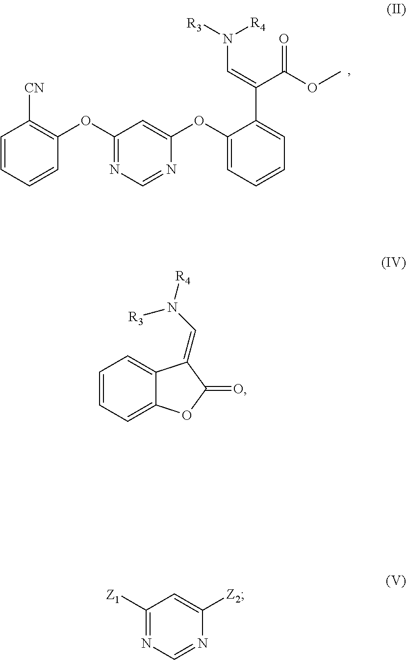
C1(OC2=CC(OC3=C([CN])C=CC=C3)=NC=N2)=CC=CC=C1C(=CN([R3])[R4])C(OC)=O.C1=CC=C2C(=C1)C(=CN([R4])[R3])C(=O)O2.[Z2]C1=CC([Z1])=NC=N1
